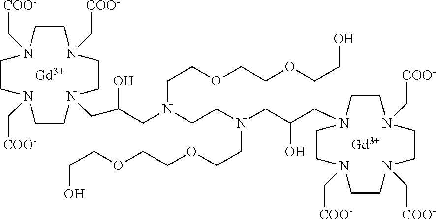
C1N(C[COO-])CCN(C[COO-])CCN(CC(CN(CCN(CC(CN2CCN(C[COO-])CCN(C[COO-])CCN(C[COO-])CC2)O)CCOCCOCCO)CCOCCOCCO)O)CCN(C[COO-])C1.[Gd].[Gd]
